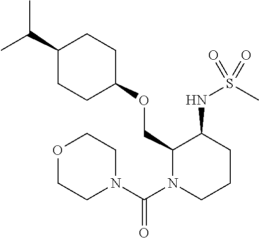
C(C)(C)C1CCC(OCC2N(C(N3CCOCC3)=O)CCCC2NS(C)(=O)=O)CC1
